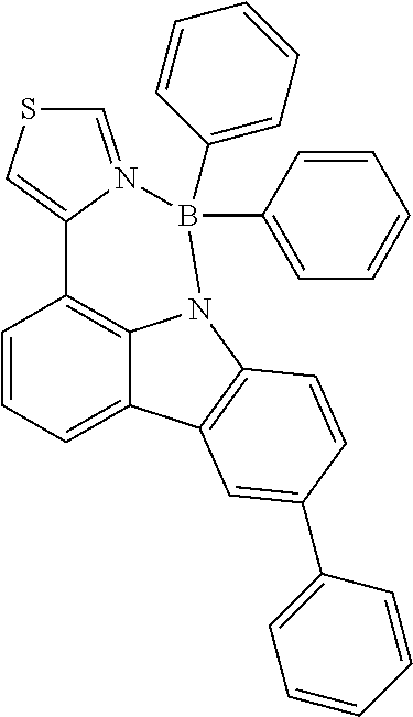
C1=CC=C2C3=C1C1=CSC=N1B(C1=CC=CC=C1)(C1=CC=CC=C1)N3C1=C2C=C(C2=CC=CC=C2)C=C1
